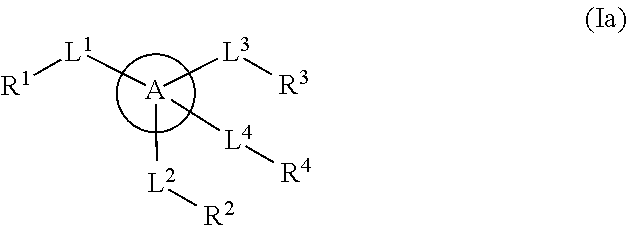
[A]([L1][R1])([L4][R4])([L3][R3])[L2][R2]
